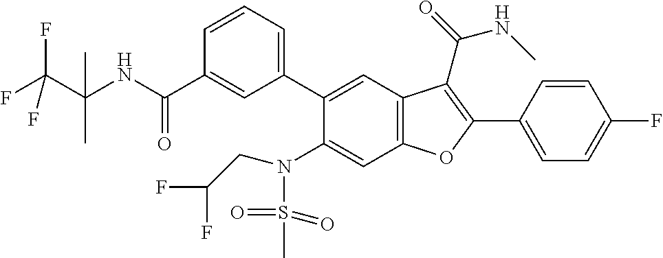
C1=CC(C2=C(C(=O)NC)C3=C(C=C(N(CC(F)F)S(C)(=O)=O)C(C4=CC=CC(C(NC(C(F)(F)F)(C)C)=O)=C4)=C3)O2)=CC=C1F
